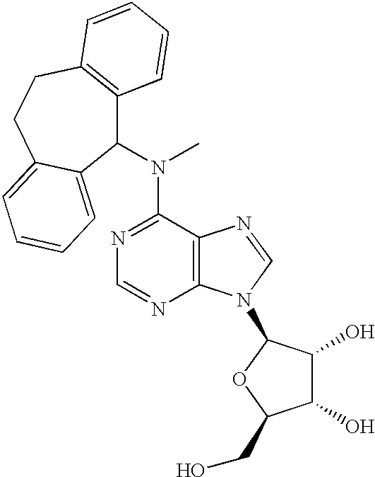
C1(N(C2C3=C(CCC4=CC=CC=C24)C=CC=C3)C)=NC=NC2=C1N=CN2C1C(O)C(O)C(CO)O1
